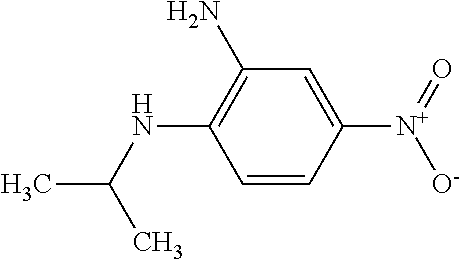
C1=CC([N+](=O)[O-])=CC(N)=C1NC(C)C
